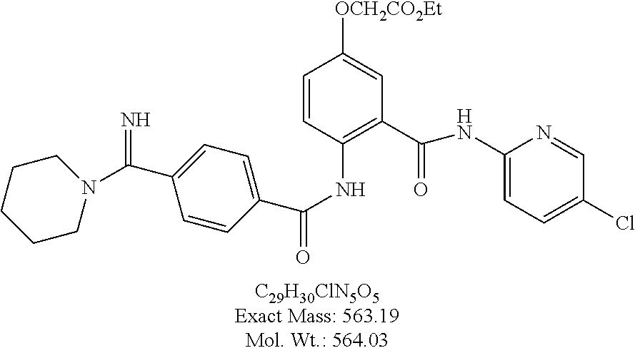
[OCH2CO2Et]C1=CC(C(=O)NC2=CC=C(Cl)C=N2)=C(NC(=O)C2=CC=C(C(=N)N3CCCCC3)C=C2)C=C1
